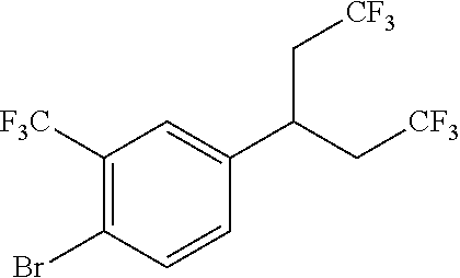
C1([F3C])=C(Br)C=CC(C(C[CF3])C[CF3])=C1
